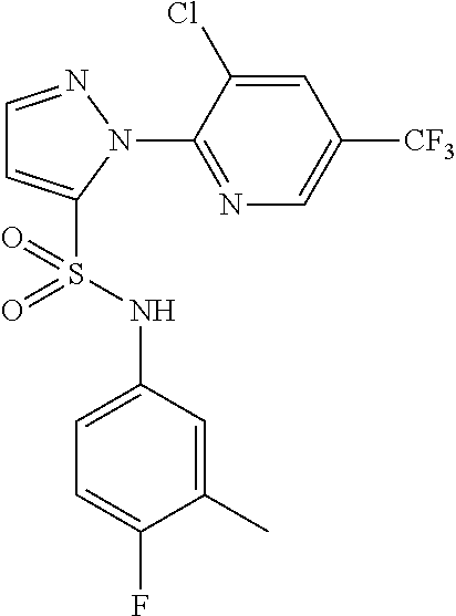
C1=NN(C2=NC=C([CF3])C=C2Cl)C(S(NC2=CC=C(F)C(C)=C2)(=O)=O)=C1
